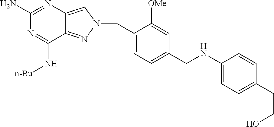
N1=C(N)N=C(N[n-Bu])C2=NN(CC3=CC=C(CNC4=CC=C(CCO)C=C4)C=C3[OMe])C=C12
